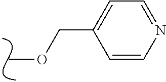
COCC1=CC=NC=C1
